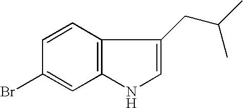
C1=CC2=C(C=C1Br)NC=C2CC(C)C
